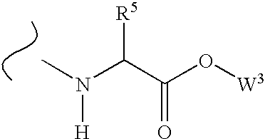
CN(C(C(O[W3])=O)[R5])[H]
